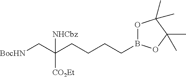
O1B(CCCCC(C[BocHN])([CO2Et])[NHCbz])OC(C)(C)C1(C)C
